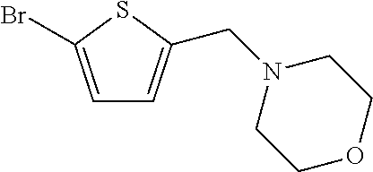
C1=C(Br)SC(CN2CCOCC2)=C1
